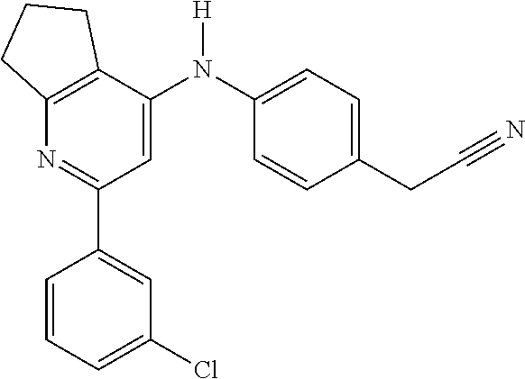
N1=C(C2=CC(Cl)=CC=C2)C=C(N(C2=CC=C(CC#N)C=C2)[H])C2=C1CCC2
